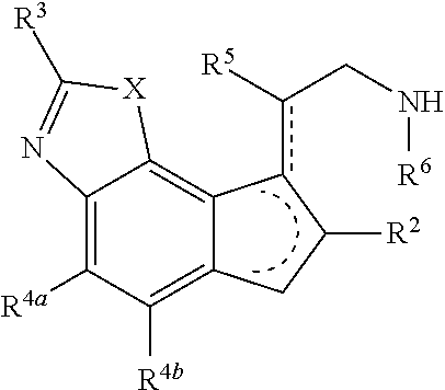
C12=C3C(=C([R4a])C([R4b])=C1CC([R2])c2c([R5])CN[R6])N=C([R3])[X]3
